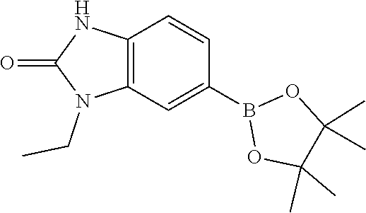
C12=C(C=C(B3OC(C)(C)C(C)(C)O3)C=C1)N(CC)C(=O)N2
